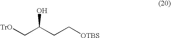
[TrO]CC(CC[OTBS])O
